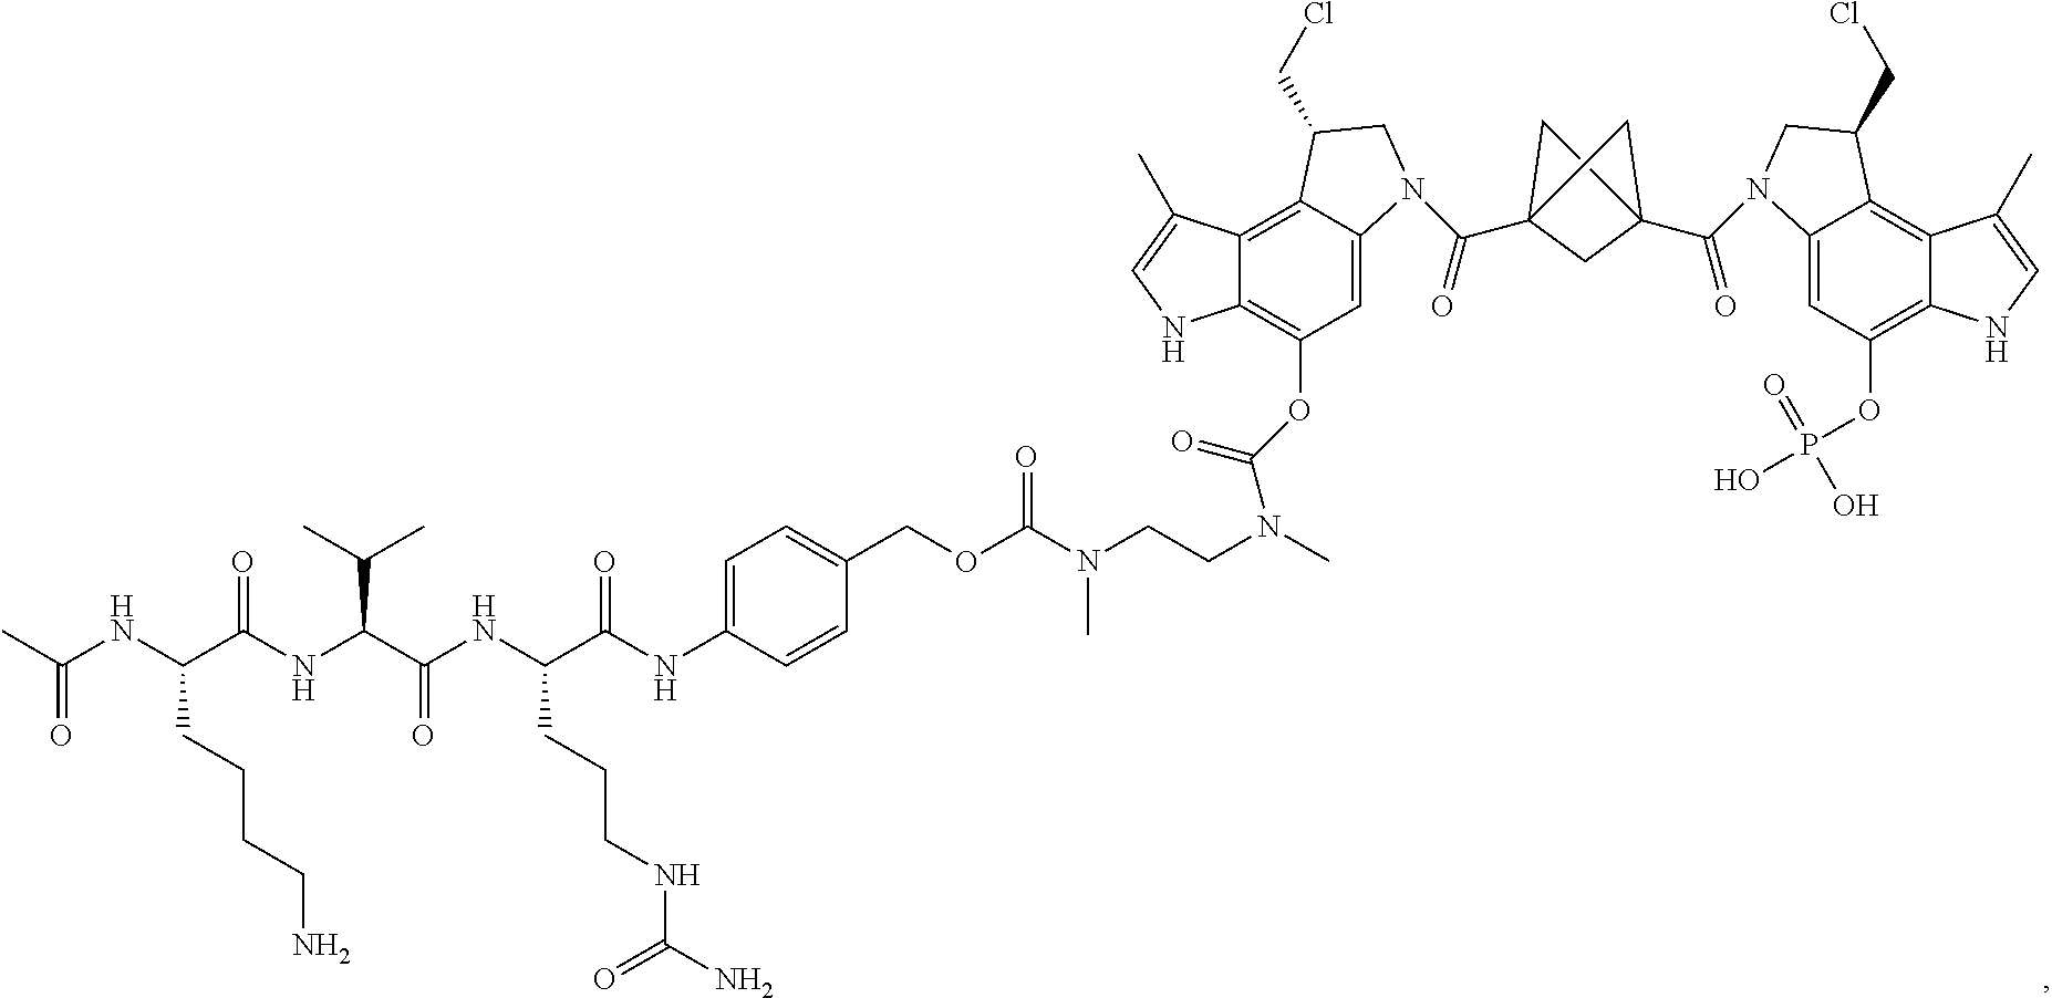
C(NC(C(NC(C(NC(C(NC1=CC=C(COC(N(CCN(C)C(OC2=C3C(=C4C(=C2)N(C(=O)C25CC(C(=O)N6C7=CC(OP(O)(=O)O)=C8C(=C7C(CCl)C6)C(C)=CN8)(CC2)CC5)CC4CCl)C(C)=CN3)=O)C)=O)C=C1)=O)CCCNC(N)=O)=O)C(C)C)=O)CCCCN)(=O)C
